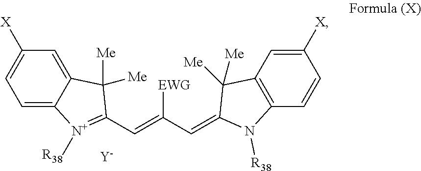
C12=CC([X])=CC=C1[N+]([R38])=C(C=C(C=C1C([Me])([Me])C3=C(C=CC([X])=C3)N1[R38])[EWG])C2([Me])[Me].[Y]
